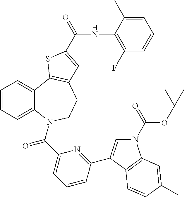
N1(C(OC(C)(C)C)=O)C=C(C2=NC(C(=O)N3C4=CC=CC=C4C4=C(CC3)C=C(C(NC3=C(F)C=CC=C3C)=O)S4)=CC=C2)C2=C1C=C(C)C=C2
